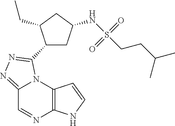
C12=C(N3C(=NN=C3C3CC(NS(CCC(C)C)(=O)=O)CC3CC)C=N1)C=CN2
